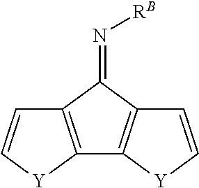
C12=C([Y]C=C1)C1=C(C2=N[RB])C=C[Y]1
